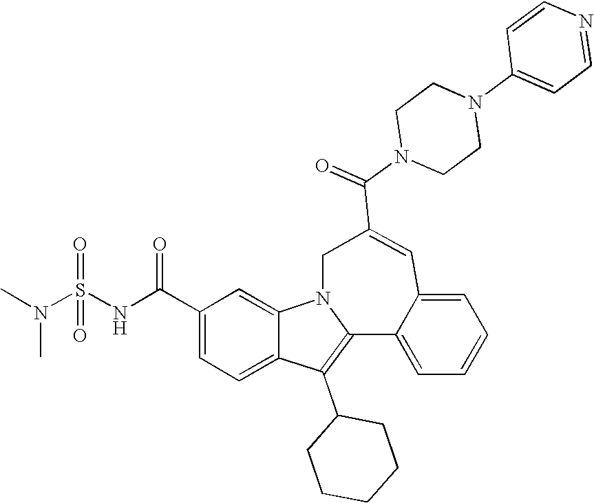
C1(C(NS(N(C)C)(=O)=O)=O)=CC=C2C(=C1)N1C(=C2C2CCCCC2)C2=CC=CC=C2C=C(C(=O)N2CCN(C3=CC=NC=C3)CC2)C1
